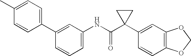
C1(NC(C2(C3=CC4=C(C=C3)OCO4)CC2)=O)=CC=CC(C2=CC=C(C)C=C2)=C1
